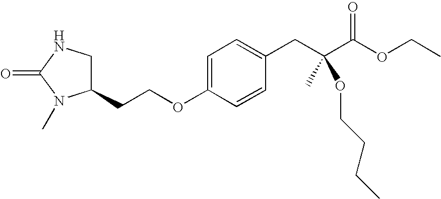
C1(CCOC2=CC=C(CC(C(OCC)=O)(C)OCCCC)C=C2)CNC(=O)N1C
